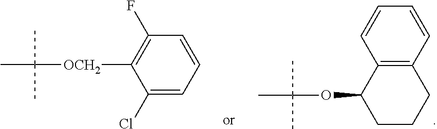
C12=C(CCCC1OC(C)(C)C)C=CC=C2.C1(F)=C([OCH2]C(C)(C)C)C(Cl)=CC=C1
